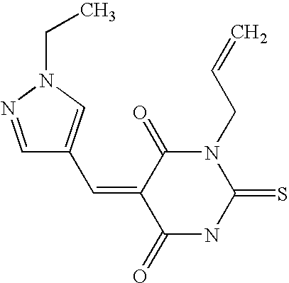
O=C1C(=CC2=CN(CC)N=C2)C(=O)NC(=S)N1CC=C
